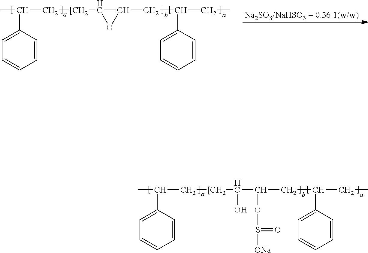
CC(C[[CH2]C1C(CC(C2=CC=CC=C2)CC)O1)C1=CC=CC=C1.CC(C[[CH2]C(C(CC(C1=CC=CC=C1)CC)OS([ONa])=O)O)C1=CC=CC=C1
